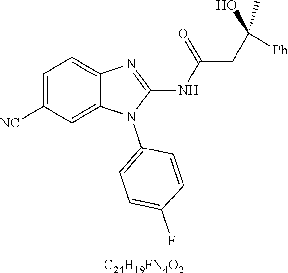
C1=C([NC])C=C2C(=C1)N=C(NC(CC(O)([Ph])C)=O)N2C1=CC=C(F)C=C1.[C24H19FN4O2]
